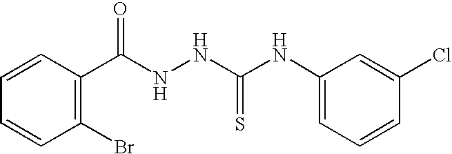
C1=CC(C(NNC(NC2=CC=CC(Cl)=C2)=S)=O)=C(Br)C=C1
